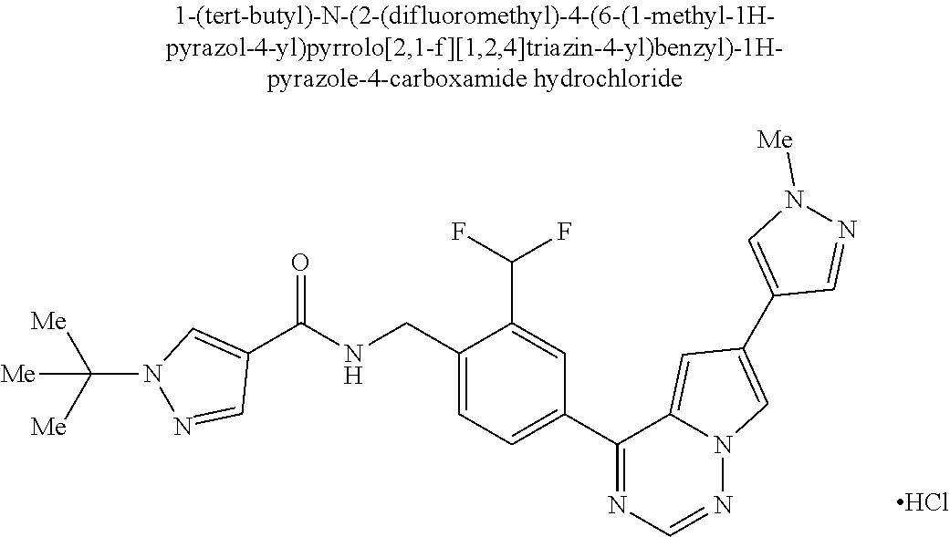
C1(C(NCC2=CC=C(C3=NC=NN4C3=CC(C3=CN([Me])N=C3)=C4)C=C2C(F)F)=O)=CN(C([Me])([Me])[Me])N=C1.Cl
